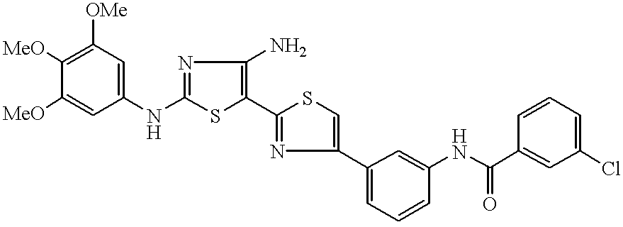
[MeO]C1=C([OMe])C=C(NC2=NC(N)=C(C3=NC(C4=CC=CC(NC(C5=CC(Cl)=CC=C5)=O)=C4)=CS3)S2)C=C1[MeO]
